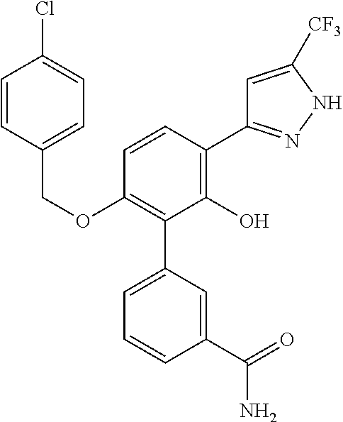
C(OC1=C(C2=CC=CC(C(N)=O)=C2)C(O)=C(C2=NNC([CF3])=C2)C=C1)C1=CC=C(Cl)C=C1
